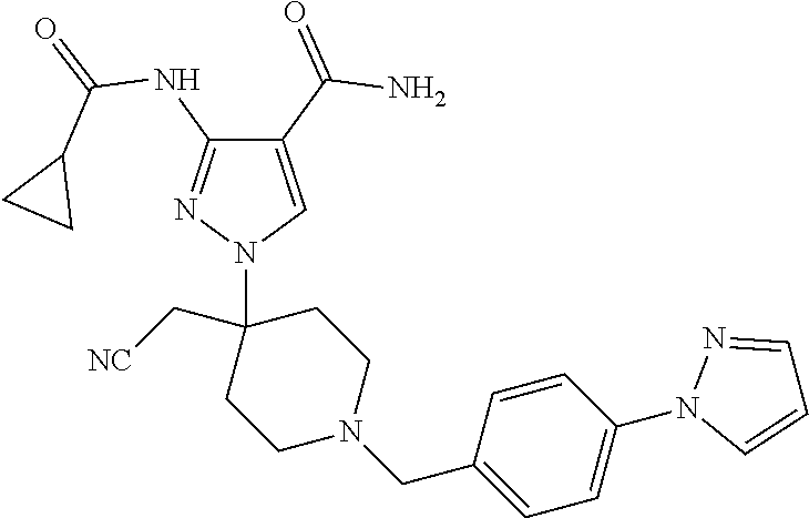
C1(C(=O)N)=CN(C2(C[NC])CCN(CC3=CC=C(N4C=CC=N4)C=C3)CC2)N=C1NC(=O)C1CC1
